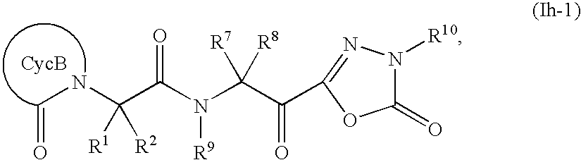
C1(=O)N([R10])N=C(C(C(N(C(=O)C(NC=O)([R2])[R1])[R9])([R8])[R7])=O)O1
